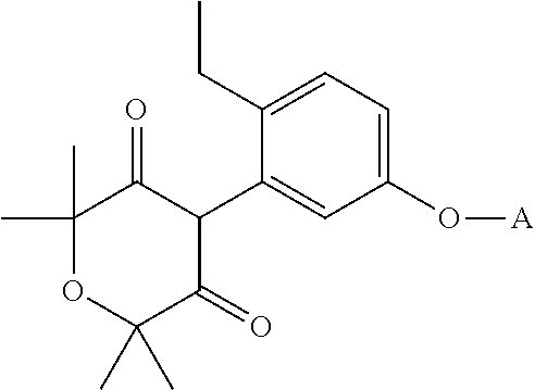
C1(C)(C)OC(C)(C)C(=O)C(C2=CC(O[A])=CC=C2CC)C1=O
